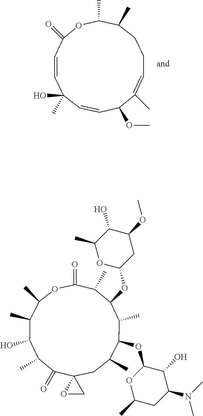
C1(=O)C2(CC(C)C(OC3OC(C)CC(N(C)C)C3O)C(C)C(OC3CC(OC)C(O)C(C)O3)C(C)C(=O)OC(C)C(C)C(O)C1C)OC2.C1=CC(C)(O)C=CC(=O)OC(C)C(C)CCC=C(C)C1OC
